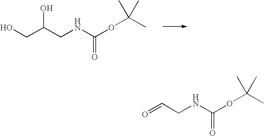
OCC(CNC(OC(C)(C)C)=O)O.O=CCNC(OC(C)(C)C)=O
